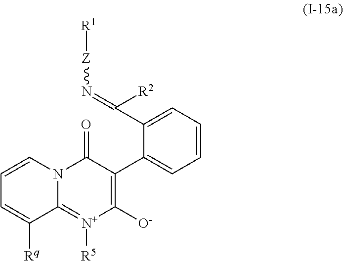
C1=CN2C(=[N+]([R5])C([O-])=C(C3=CC=CC=C3C(=N[Z][R1])[R2])C2=O)C([Rq])=C1
